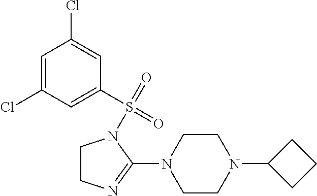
C1=C(Cl)C=C(S(=O)(=O)N2CCN=C2N2CCN(C3CCC3)CC2)C=C1Cl
